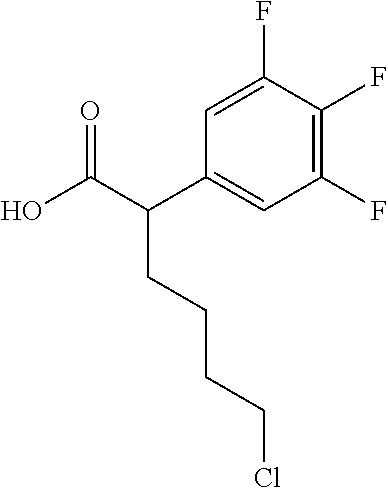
C1=C(F)C(F)=C(F)C=C1C(C(O)=O)CCCCCl
